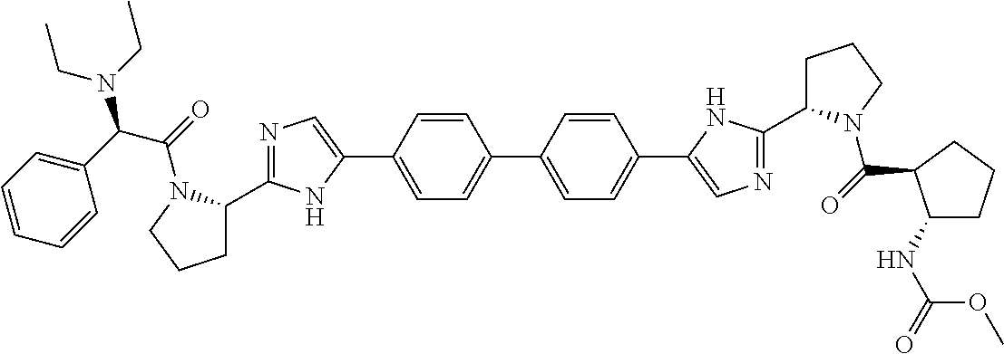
C1=CC(C2=CC=C(C3=CN=C(C4CCCN4C(=O)C4C(NC(=O)OC)CCC4)N3)C=C2)=CC=C1C1=CN=C(C2CCCN2C(C(C2=CC=CC=C2)N(CC)CC)=O)N1
